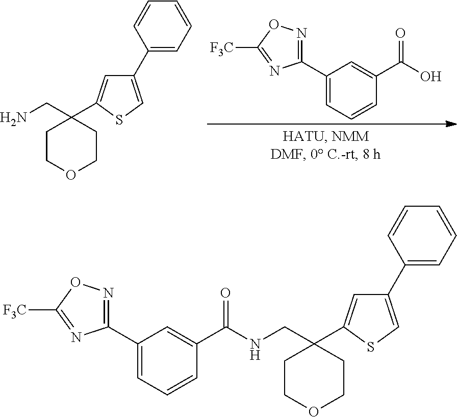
C1(C2=NOC([F3C])=N2)=CC=CC(C(O)=O)=C1.C1COCCC1(CN)C1=CC(C2=CC=CC=C2)=CS1.C1COCCC1(CNC(C1=CC(C2=NOC([F3C])=N2)=CC=C1)=O)C1=CC(C2=CC=CC=C2)=CS1
